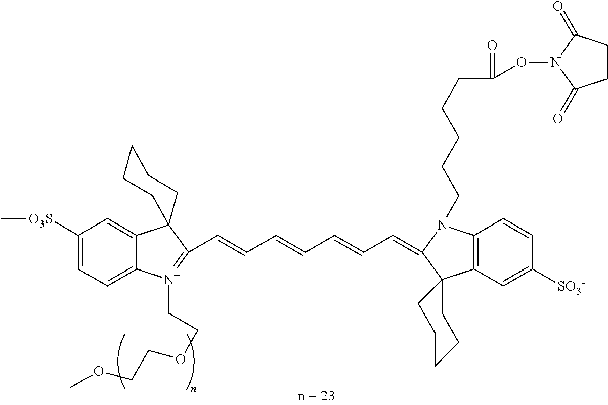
C1([O3S]C)=CC=C2C(=C1)C1(C(C=CC=CC=CC=C3N(CCCCCC(ON4C(=O)CCC4=O)=O)C4=C(C35CCCCC5)C=C([SO3-])C=C4)=[N+]2CCOCCOC)CCCCC1
